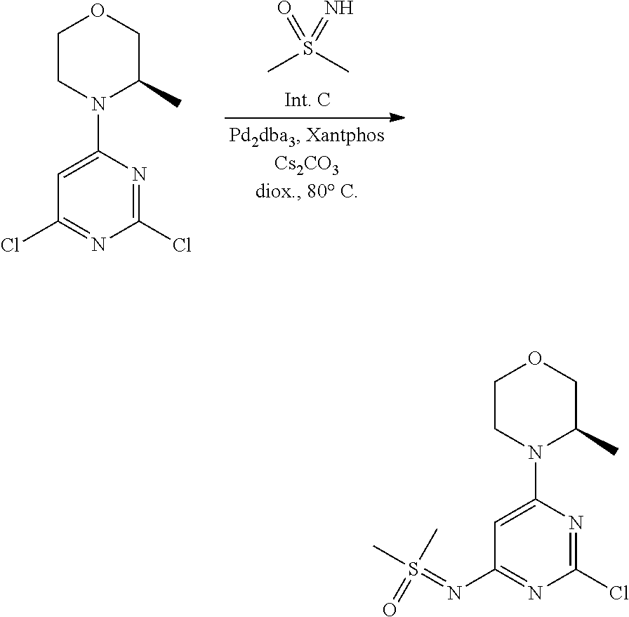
C1=C(N2CCOCC2C)N=C(Cl)N=C1N=S(C)(=O)C.C1=C(N2CCOCC2C)N=C(Cl)N=C1Cl.N=S(C)(=O)C
